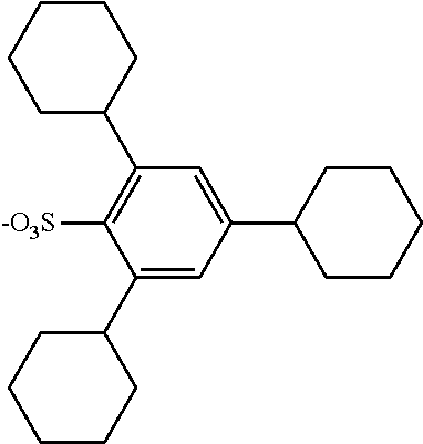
[-O3S]C1=C(C2CCCCC2)C=C(C2CCCCC2)C=C1C1CCCCC1
